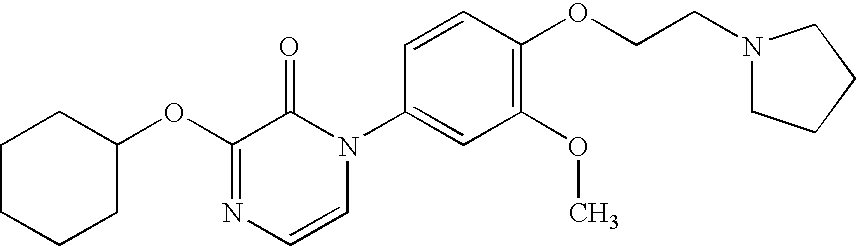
C1(OC2CCCCC2)=NC=CN(C2=CC(OC)=C(OCCN3CCCC3)C=C2)C1=O
